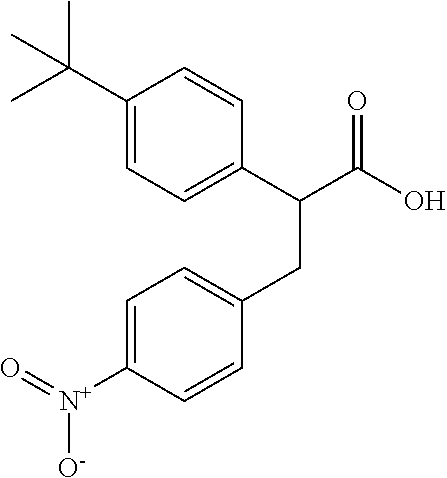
C1(C(C)(C)C)=CC=C(C(C(O)=O)CC2=CC=C([N+]([O-])=O)C=C2)C=C1
